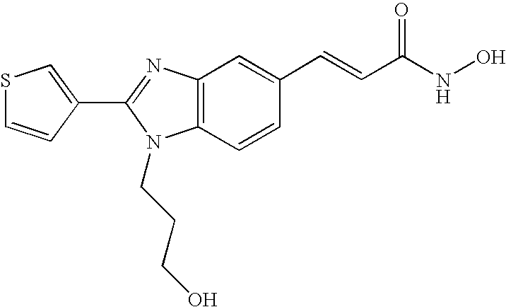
C1(C2=NC3=C(C=CC(C=CC(NO)=O)=C3)N2CCCO)=CSC=C1
